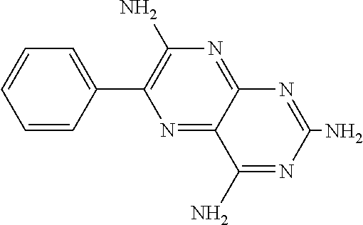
C1=CC(C2=C(N)N=C3C(=N2)C(N)=NC(N)=N3)=CC=C1
